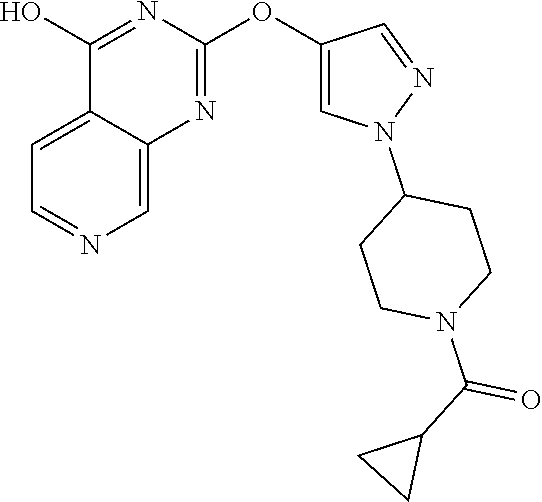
C1(OC2=NC3=CN=CC=C3C(O)=N2)=CN(C2CCN(C(C3CC3)=O)CC2)N=C1
